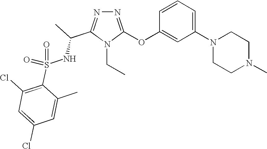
N1=C(OC2=CC(N3CCN(C)CC3)=CC=C2)N(CC)C(C(C)NS(=O)(C2=C(Cl)C=C(Cl)C=C2C)=O)=N1
